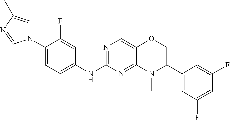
N1(C2=CC=C(NC3=NC=C4C(=N3)N(C)C(C3=CC(F)=CC(F)=C3)CO4)C=C2F)C=C(C)N=C1
